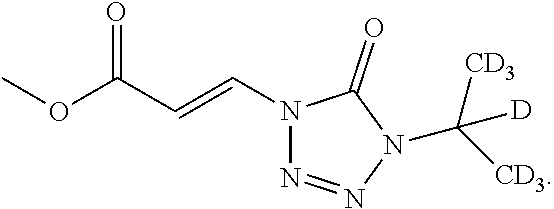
N1(C=CC(OC)=O)N=NN(C([CD3])([CD3])[D])C1=O
